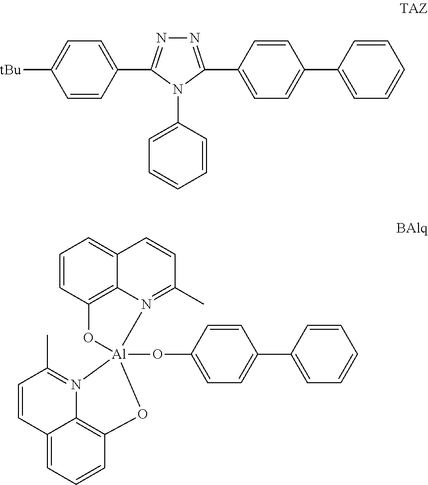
C1=CC(C2=NN=C(C3=CC=C(C4=CC=CC=C4)C=C3)N2C2=CC=CC=C2)=CC=C1[tBu].C1=CC2=CC=CC3=C2N(=C1C)[Al]1(OC2=CC=C(C4=CC=CC=C4)C=C2)(O3)N2=C(C)C=CC3=CC=CC(=C32)O1
